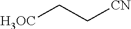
[H3OC]CC[CN]
